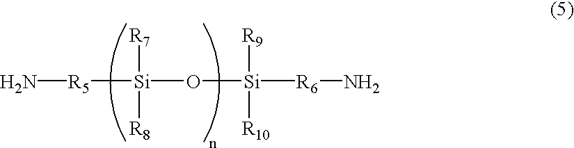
[Si](O[Si]([R6]N)([R10])[R9])([R5]N)([R7])[R8]
